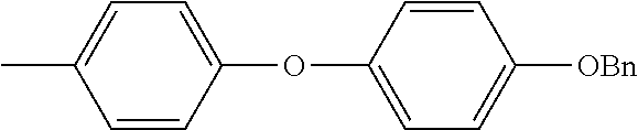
CC1=CC=C(OC2=CC=C([OBn])C=C2)C=C1
